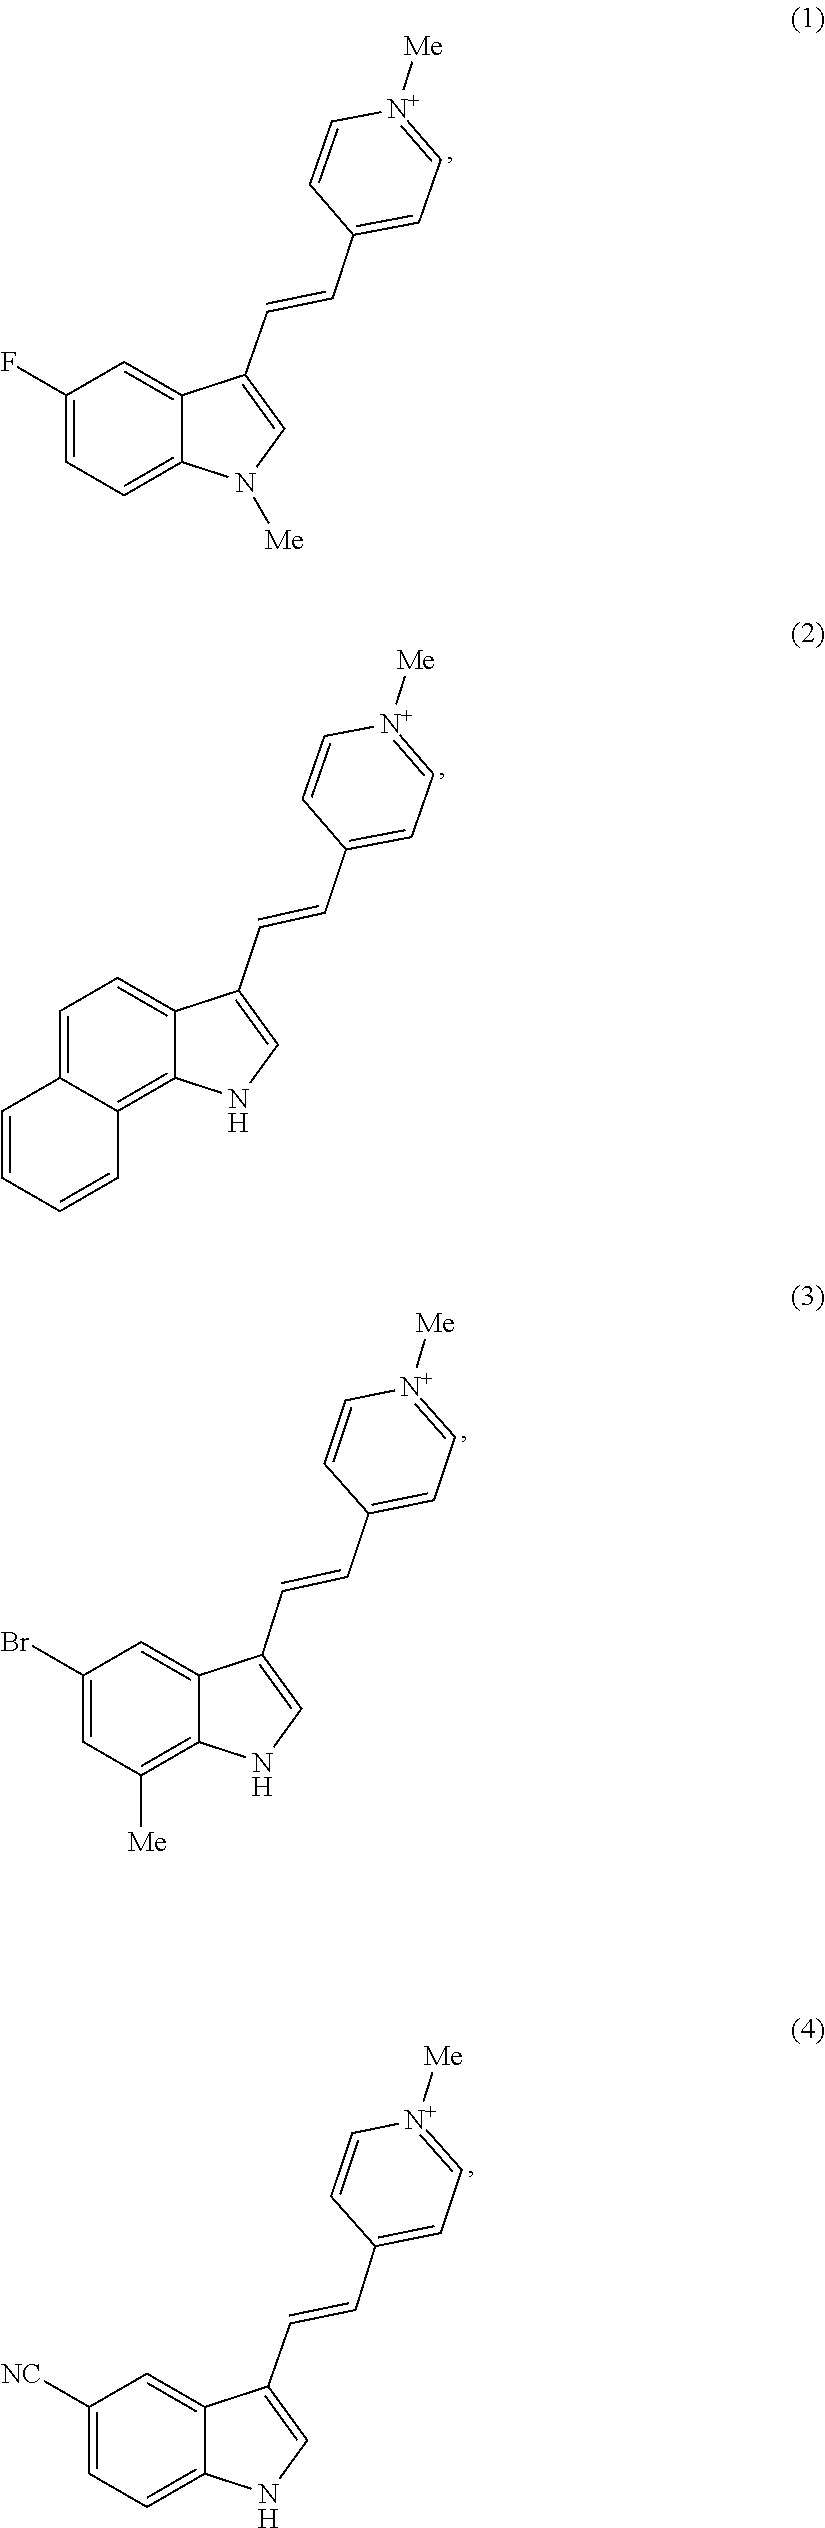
C1(C=CC2=CN([Me])C3=CC=C(F)C=C23)=CC=[N+]([Me])C=C1.C1(C=CC2=CNC3=C4C(=CC=C23)C=CC=C4)=CC=[N+]([Me])C=C1.C1(C=CC2=CC=[N+]([Me])C=C2)=CNC2=C([Me])C=C(Br)C=C12.C1=C[N+]([Me])=CC=C1C=CC1=CNC2=CC=C([NC])C=C12
